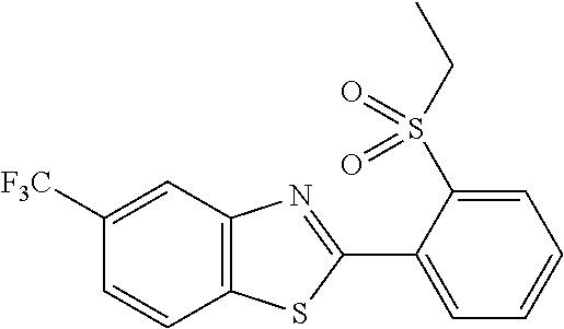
C12=C(C=C([F3C])C=C1)N=C(C1=CC=CC=C1S(CC)(=O)=O)S2
